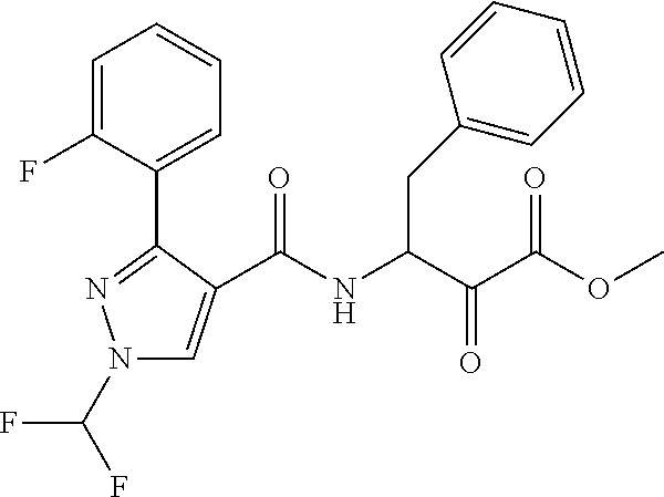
N1(C(F)F)C=C(C(NC(C(C(=O)OC)=O)CC2=CC=CC=C2)=O)C(C2=CC=CC=C2F)=N1
